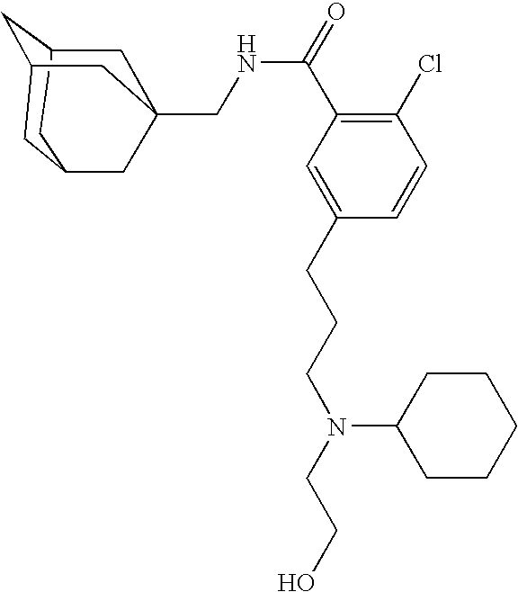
C1C2CC3CC(CC1(CNC(C1=C(Cl)C=CC(CCCN(CCO)C4CCCCC4)=C1)=O)C3)C2
